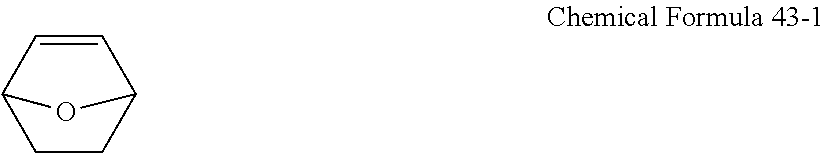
C12C=CC(CC1)O2
